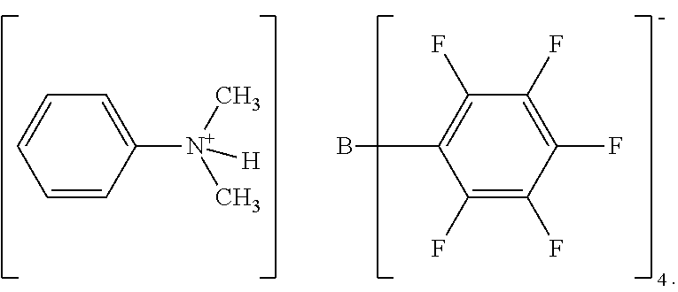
C1=CC([N+]([H])(C)C)=CC=C1.C1(F)=C(F)C(F)=C(F)C(F)=C1B
